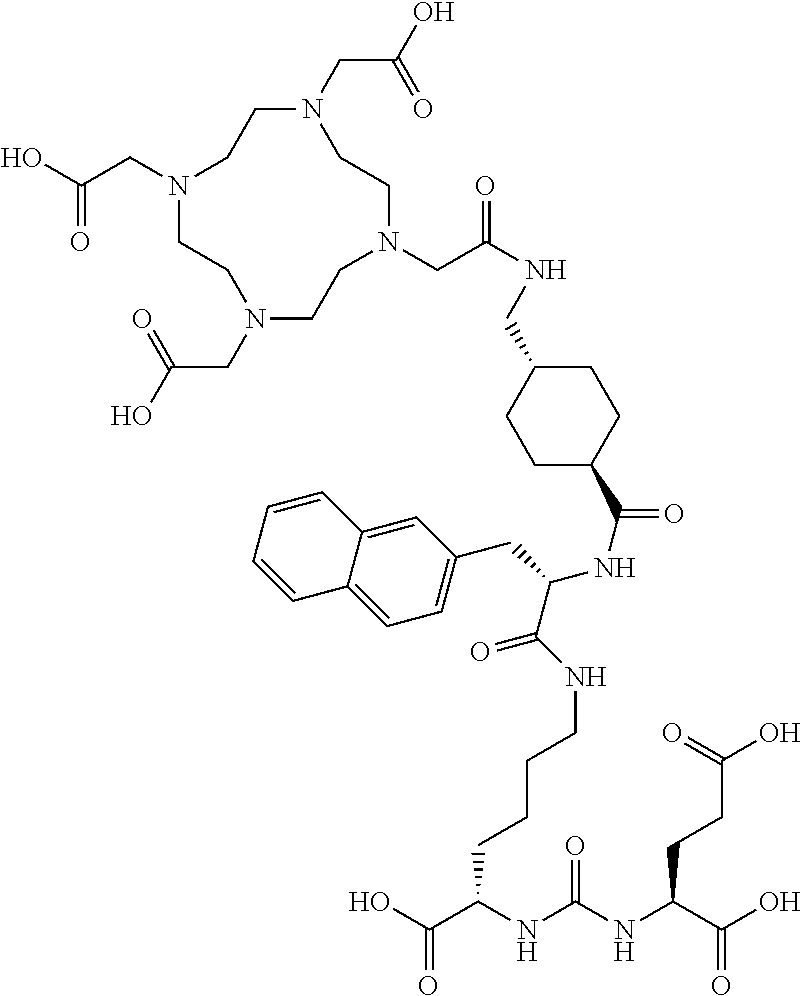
N1(CC(=O)O)CCN(CC(=O)O)CCN(CC(=O)O)CCN(CC(NCC2CCC(C(NC(C(NCCCCC(NC(NC(C(=O)O)CCC(=O)O)=O)C(=O)O)=O)CC3=CC=C4C(=C3)C=CC=C4)=O)CC2)=O)CC1
